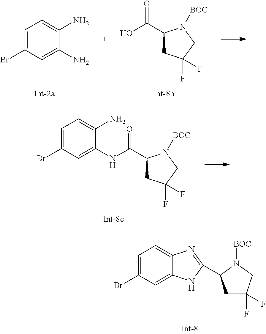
C1=C(Br)C=C(N)C(N)=C1.C1(C(O)=O)CC(F)(F)CN1[BOC].C1(C(NC2=CC(Br)=CC=C2N)=O)CC(F)(F)CN1[BOC].C1C(F)(F)CN([BOC])C1C1=NC2=CC=C(Br)C=C2N1
